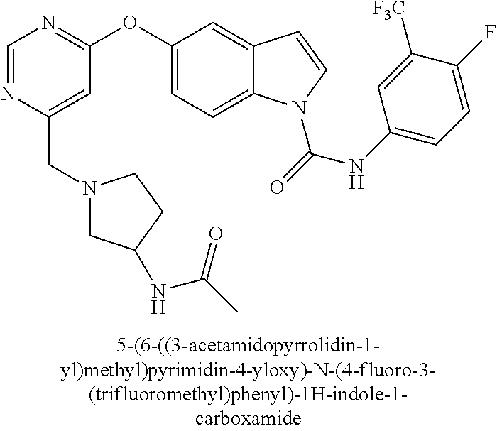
C1=NC(CN2CC(NC(=O)C)CC2)=CC(OC2=CC=C3C(=C2)C=CN3C(=O)NC2=CC=C(F)C([F3C])=C2)=N1
